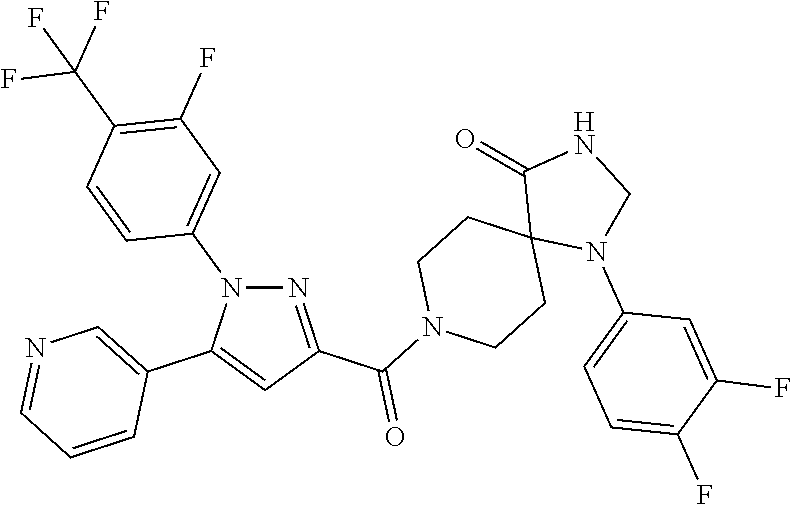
N1=C(C(N2CCC3(CC2)N(C2=CC=C(F)C(F)=C2)CNC3=O)=O)C=C(C2=CN=CC=C2)N1C1=CC(F)=C(C(F)(F)F)C=C1
